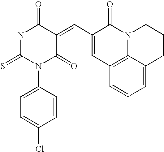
N1C(=S)N(C2=CC=C(Cl)C=C2)C(=O)C(=CC2=CC3=C4N(C2=O)CCCC4=CC=C3)C1=O
